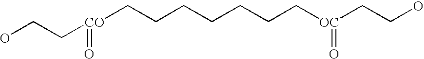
OCC[CO](CCCCCCC[OC](CCO)=O)=O
